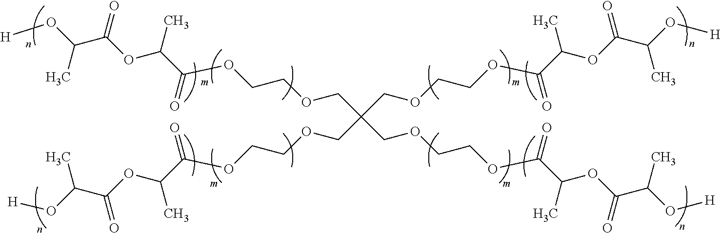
C(OCCOC(C(OC(C(O[H])C)=O)C)=O)C(COCCOC(C(OC(C(O[H])C)=O)C)=O)(COCCOC(C(OC(C(O[H])C)=O)C)=O)COCCOC(C(OC(C(O[H])C)=O)C)=O
